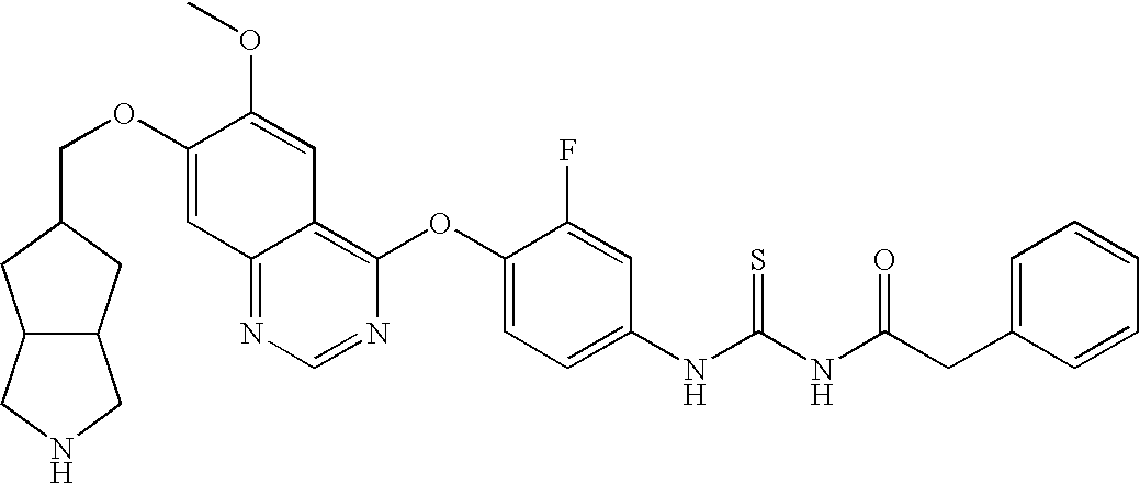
C12C(CC(COC3=CC4=NC=NC(OC5=CC=C(NC(NC(CC6=CC=CC=C6)=O)=S)C=C5F)=C4C=C3OC)C1)CNC2
